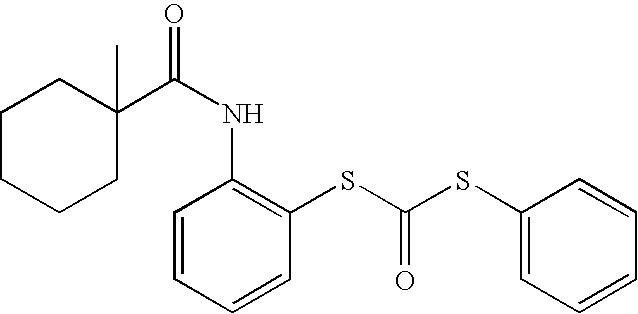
C1C(C(NC2=C(SC(SC3=CC=CC=C3)=O)C=CC=C2)=O)(C)CCCC1
